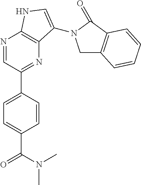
N1=CC(C2=CC=C(C(N(C)C)=O)C=C2)=NC2=C1NC=C2N1CC2=C(C1=O)C=CC=C2
